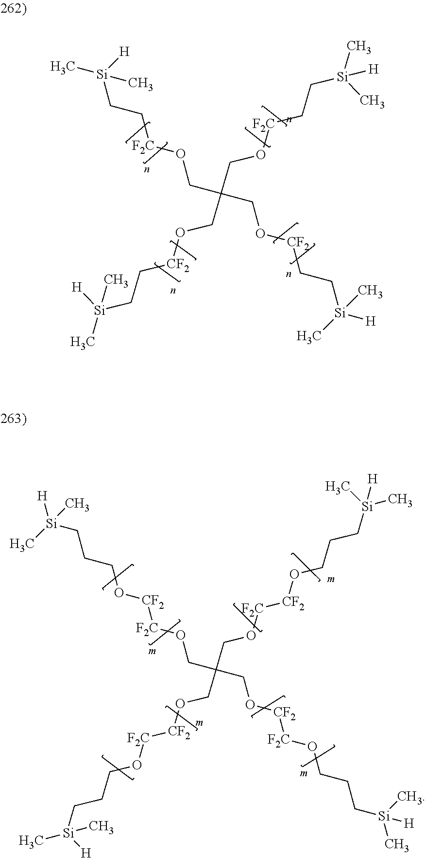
[H][Si](CCCO[CF2][F2C]OCC(CO[F2C][CF2]OCCC[Si]([H])(C)C)(CO[CF2][F2C]OCCC[Si]([H])(C)C)CO[CF2][F2C]OCCC[Si]([H])(C)C)(C)C.C([F2C]OCC(CO[F2C]CC[Si](C)(C)[H])(CO[CF2]CC[Si]([H])(C)C)CO[CF2]CC[Si](C)([H])C)C[Si](C)([H])C
